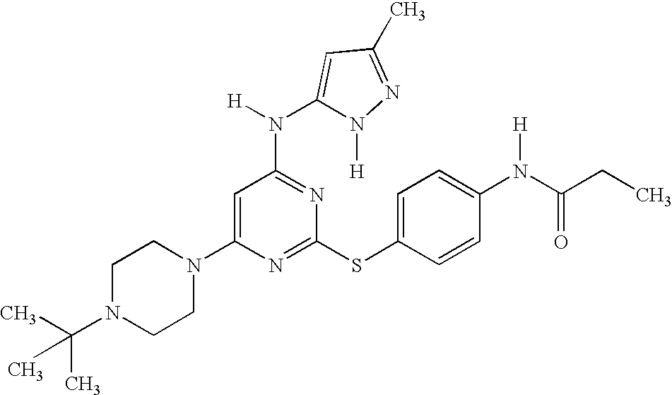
C1N(C(C)(C)C)CCN(C2=CC(N([H])C3=CC(C)=NN3[H])=NC(SC3=CC=C(N(C(=O)CC)[H])C=C3)=N2)C1
